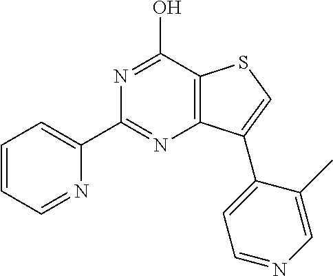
C12=C(C(O)=NC(C3=CC=CC=N3)=N1)SC=C2C1=CC=NC=C1C
